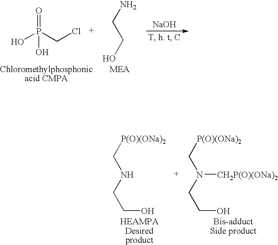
OP(CCl)(=O)O.NCCO.[NaOH].[P(O)(ONa)2]CNCCO.[P(O)(ONa)2]CN(CCO)[CH2P(O)(ONa)2]
